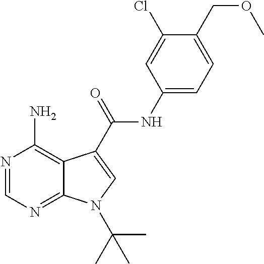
N1=CN=C2C(=C1N)C(C(NC1=CC=C(COC)C(Cl)=C1)=O)=CN2C(C)(C)C
